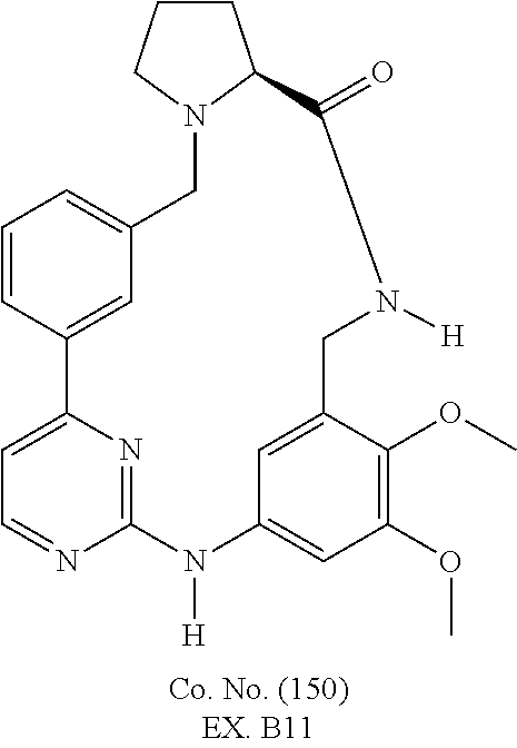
C1=NC2=NC(=C1)C1=CC(=CC=C1)CN1C(CCC1)C(=O)N([H])CC1=CC(=CC(OC)=C1OC)N2[H]
